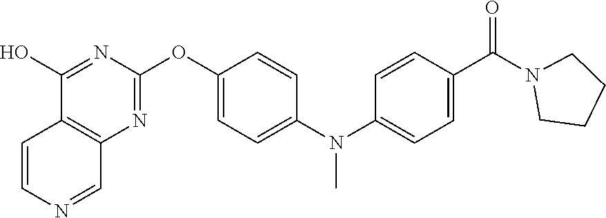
C12=C(N=C(OC3=CC=C(N(C4=CC=C(C(N5CCCC5)=O)C=C4)C)C=C3)N=C1O)C=NC=C2
